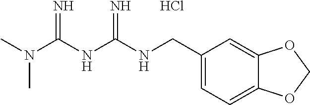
CN(C(NC(NCC1=CC=C2C(=C1)OCO2)=N)=N)C.Cl
